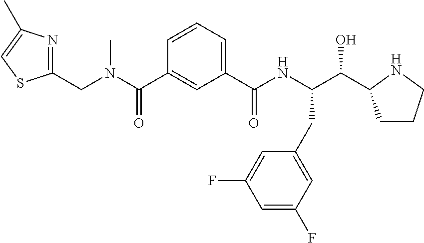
C1=CC=C(C(NC(C(C2CCCN2)O)CC2=CC(F)=CC(F)=C2)=O)C=C1C(=O)N(CC1=NC(C)=CS1)C
